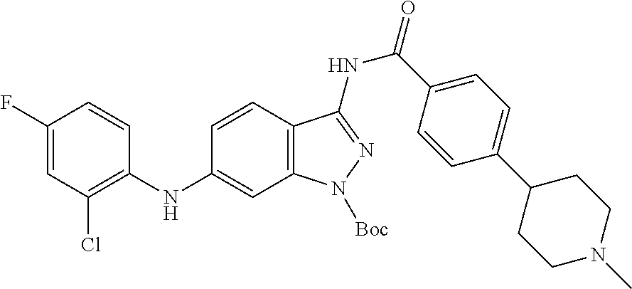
C1(F)=CC(Cl)=C(NC2=CC3=C(C=C2)C(NC(C2=CC=C(C4CCN(C)CC4)C=C2)=O)=NN3[Boc])C=C1
